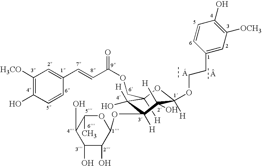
C1([H])(COC(C=CC2=CC([H3CO])=C(O)C=C2)=O)C(O)([H])C([H])(OC2C(O)C(O)C(O)C(C)O2)C([H])(O)C([H])(OCCC2=CC([OCH3])=C(O)C=C2)O1
